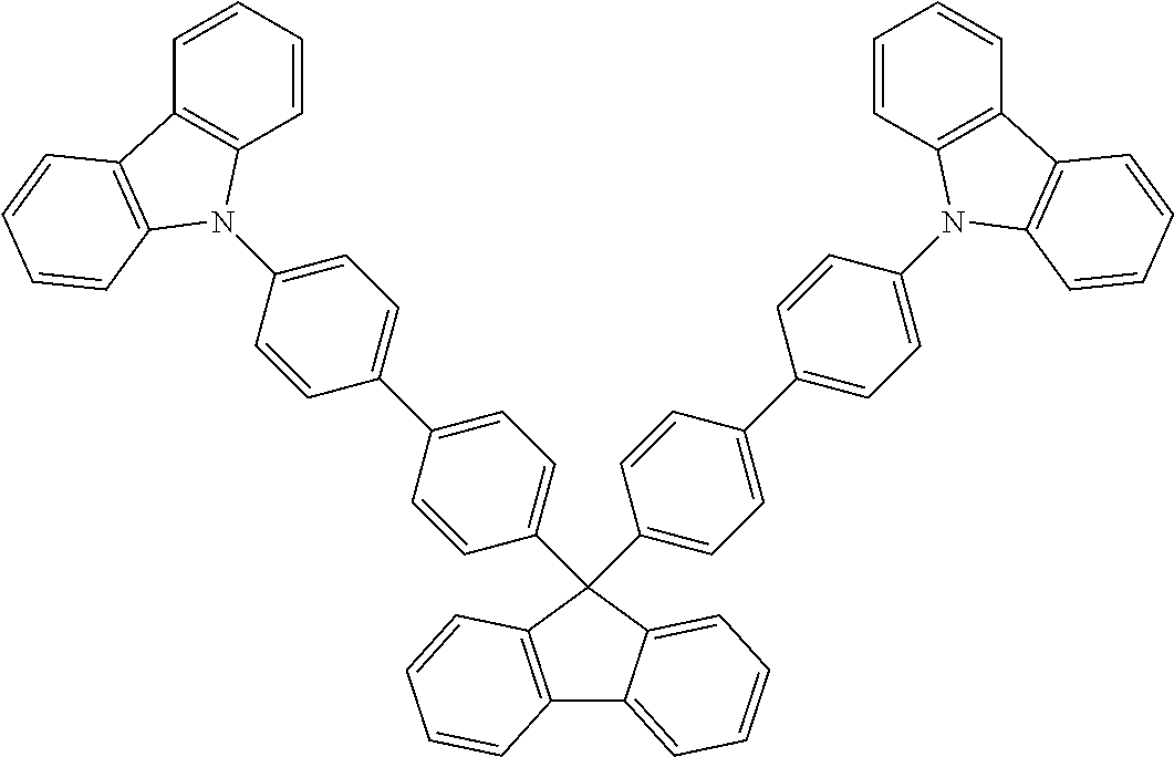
C12=C(C(C3=CC=C(C4=CC=C(N5C6=C(C=CC=C6)C6=C5C=CC=C6)C=C4)C=C3)(C3=CC=C(C4=CC=C(N5C6=C(C=CC=C6)C6=C5C=CC=C6)C=C4)C=C3)C3=CC=CC=C13)C=CC=C2
